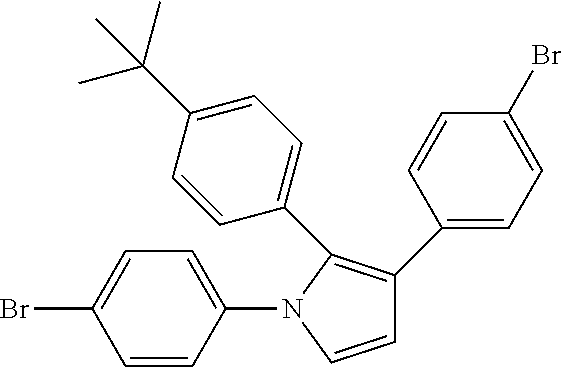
C1(N2C=CC(C3=CC=C(Br)C=C3)=C2C2=CC=C(C(C)(C)C)C=C2)=CC=C(Br)C=C1
